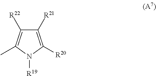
C1([R21])=C([R20])N([R19])C(C)=C1[R22]
